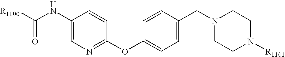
C1=C(NC([R1100])=O)C=CC(OC2=CC=C(CN3CCN([R1101])CC3)C=C2)=N1
